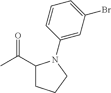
CC(C1CCCN1C1=CC(Br)=CC=C1)=O
